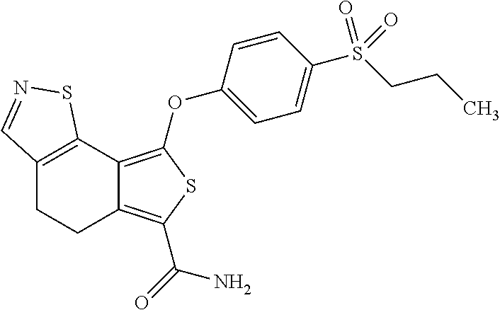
C12=C(OC3=CC=C(S(CCC)(=O)=O)C=C3)SC(C(=O)N)=C1CCC1=C2SN=C1
